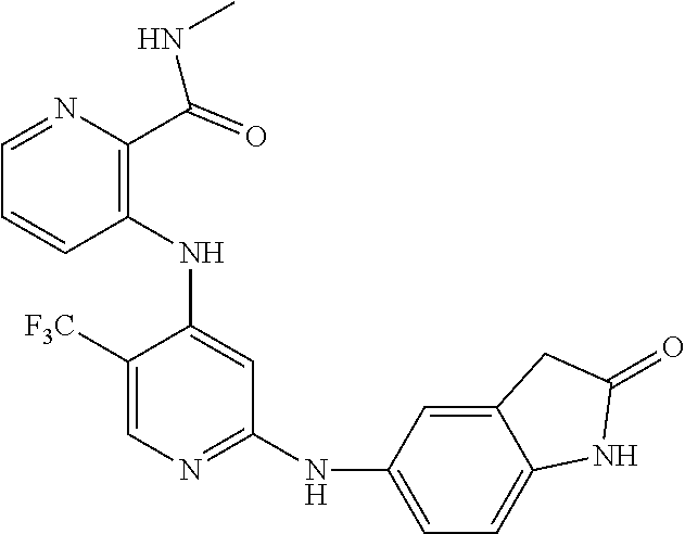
N1=CC=CC(NC2=CC(NC3=CC=C4C(=C3)CC(=O)N4)=NC=C2[F3C])=C1C(NC)=O
